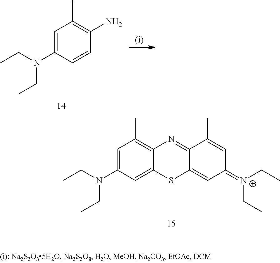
C1=C(N(CC)CC)C=CC(N)=C1C.C1=C(N(CC)CC)C=C2C(=C1C)N=C1C(=CC(=[N+](CC)CC)C=C1C)S2
